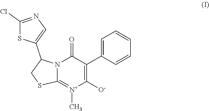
N12C(=[N+](C)C([O-])=C(C3=CC=CC=C3)C1=O)SCC2C1=CN=C(Cl)S1
